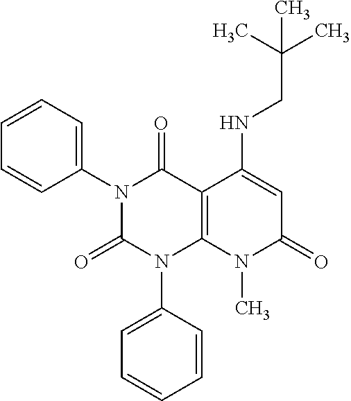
C1(N2C(=O)N(C3=CC=CC=C3)C3=C(C2=O)C(NCC(C)(C)C)=CC(=O)N3C)=CC=CC=C1
